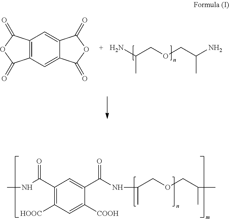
C12=C(C=C3C(=C1)C(=O)OC3=O)C(=O)OC2=O.NC(COCC(N)C)C.C1(C(NC)=O)=C([HOOC])C=C([COOH])C(C(NC(COCC(C)C)C)=O)=C1
